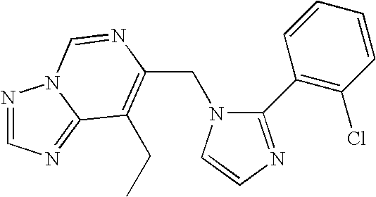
C(N1C(C2=C(Cl)C=CC=C2)=NC=C1)C1=C(CC)C2=NC=NN2C=N1
